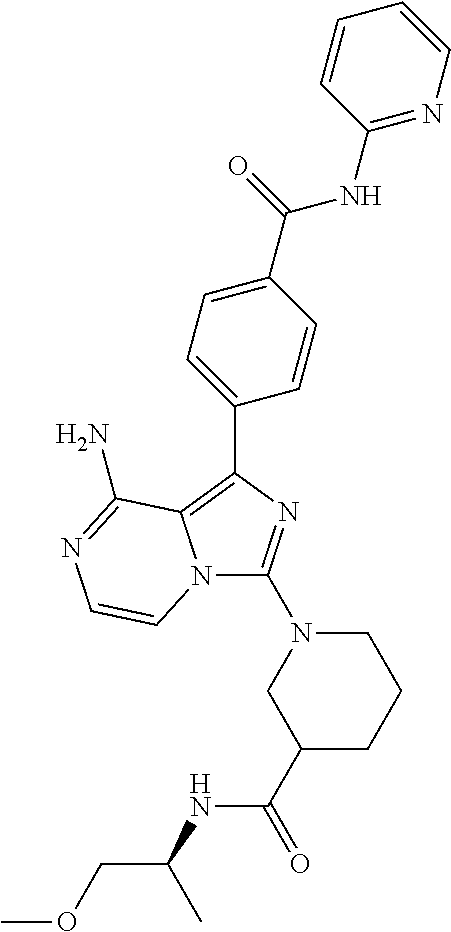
N12C(N3CC(C(=O)NC(COC)C)CCC3)=NC(C3=CC=C(C(=O)NC4=NC=CC=C4)C=C3)=C1C(N)=NC=C2
